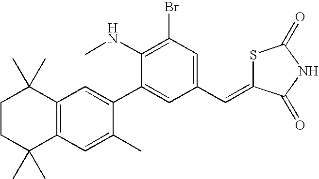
C1CC(C)(C)C2=C(C1(C)C)C=C(C1=CC(C=C3SC(=O)NC3=O)=CC(Br)=C1NC)C(C)=C2
